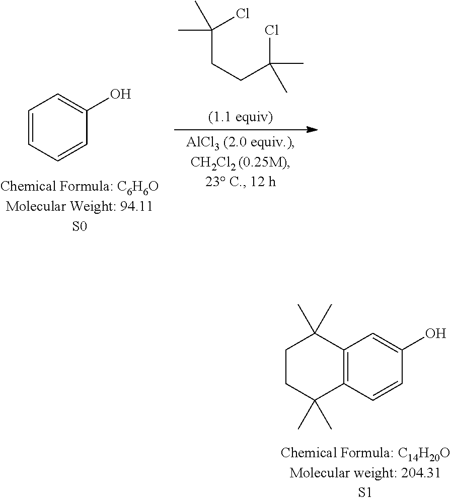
C(CCC(Cl)(C)C)(Cl)(C)C.C1=CC=CC(O)=C1.C12=C(C=CC(O)=C1)C(C)(C)CCC2(C)C
